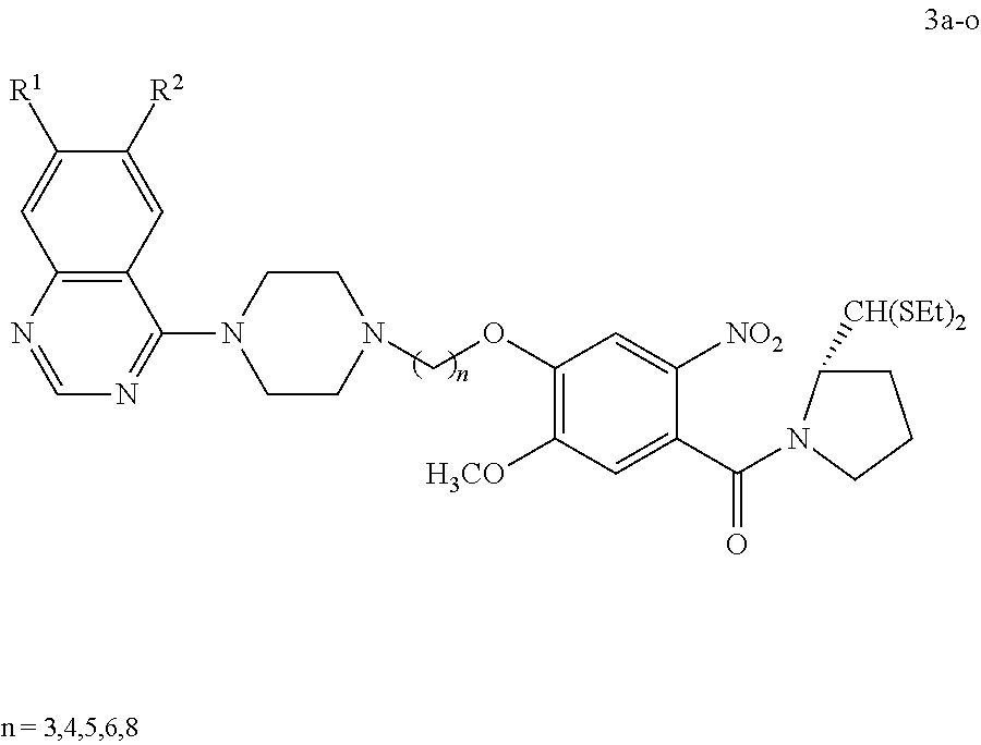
C12=C(N=CN=C1N1CCN(COC3=C([H3CO])C=C(C(=O)N4C([CH(SEt)2])CCC4)C([NO2])=C3)CC1)C=C([R1])C([R2])=C2
